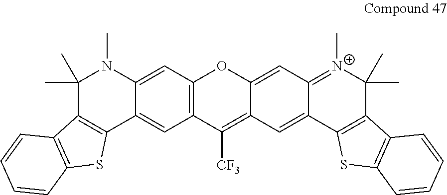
C1(C)(C)C2=C(C3=CC4=C(C=C3N1C)OC1=CC3=[N+](C)C(C)(C)C5=C(C3=CC1=C4[CF3])SC1=C5C=CC=C1)SC1=C2C=CC=C1
